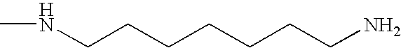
C(CCCCCCN)NC
